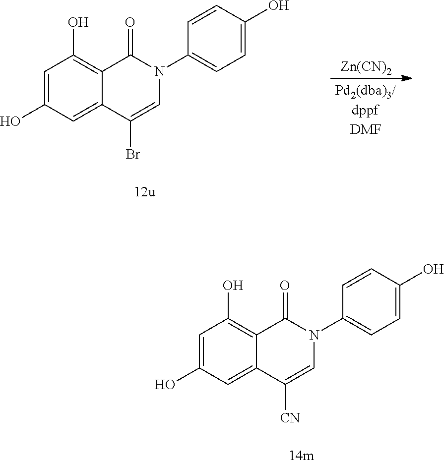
C1=C(O)C=C2C(=C1O)C(=O)N(C1=CC=C(O)C=C1)C=C2[CN].C1=C(O)C=C2C(=C1O)C(=O)N(C1=CC=C(O)C=C1)C=C2Br.[Zn(CN)2]
